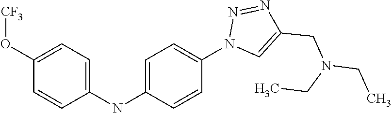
C1(O[CF3])=CC=C(NC2=CC=C(N3C=C(CN(CC)CC)N=N3)C=C2)C=C1
